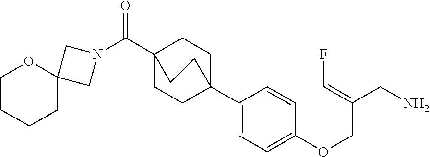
N1(C(C23CCC(C4=CC=C(OCC(CN)=CF)C=C4)(CC2)CC3)=O)CC2(C1)OCCCC2
